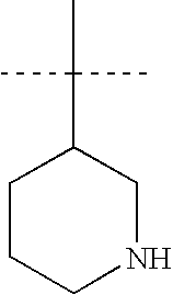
C1CCNCC1C(C)(C)C
